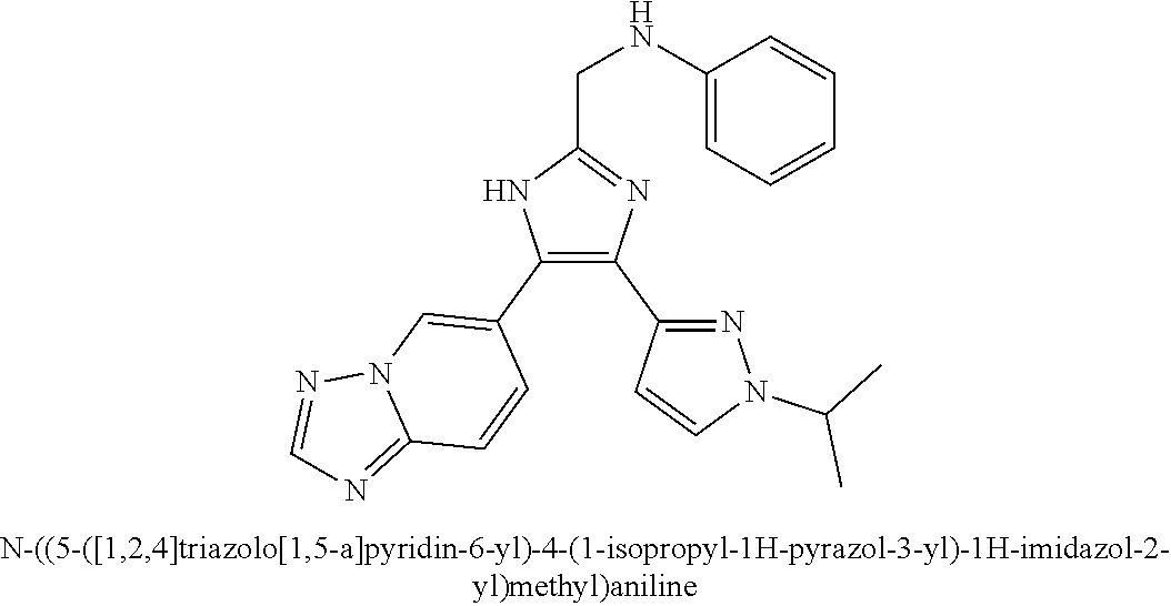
C1(NCC2=NC(C3=NN(C(C)C)C=C3)=C(C3=CN4C(=NC=N4)C=C3)N2)=CC=CC=C1
